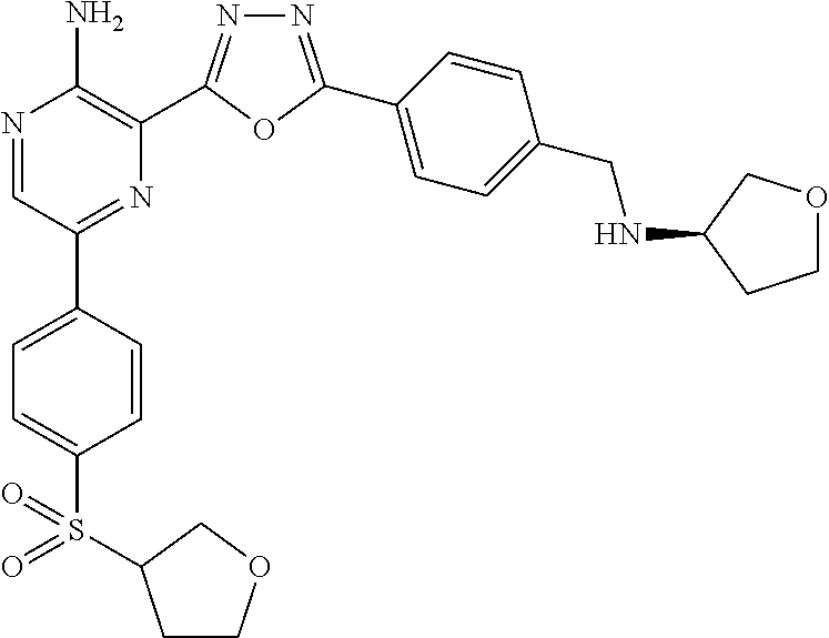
N1=C(C2=CC=C(CNC3CCOC3)C=C2)OC(C2=C(N)N=CC(C3=CC=C(S(=O)(=O)C4CCOC4)C=C3)=N2)=N1
